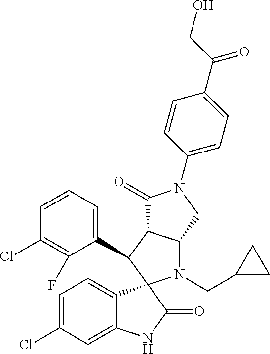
C1(C2C3C(N(CC4CC4)C24C2=CC=C(Cl)C=C2NC4=O)CN(C2=CC=C(C(=O)CO)C=C2)C3=O)=CC=CC(Cl)=C1F
